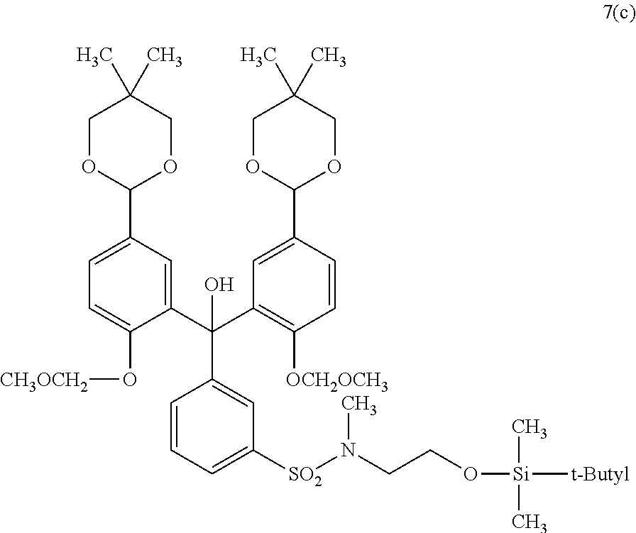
C1=CC=C([SO2]N(CCO[Si](C)(C)[t-Butyl])C)C=C1C(C1=CC(C2OCC(C)(C)CO2)=CC=C1O[CH3OCH2])(C1=C([OCH2OCH3])C=CC(C2OCC(C)(C)CO2)=C1)O
